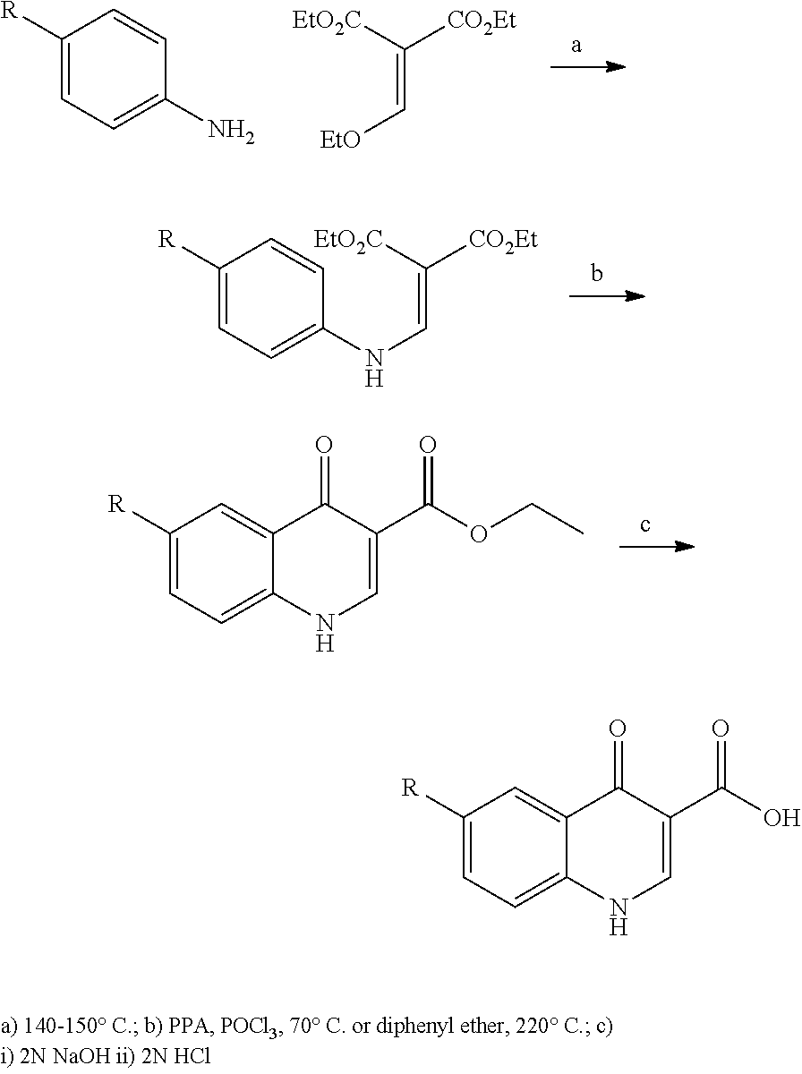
C1([R])=CC=C(N)C=C1.C(=C[EtO])([CO2Et])[EtO2C].C1([R])=CC=C(NC=C([CO2Et])[EtO2C])C=C1.C1([R])=CC=C2C(=C1)C(=O)C(C(OCC)=O)=CN2.C1([R])=CC=C2C(=C1)C(=O)C(C(O)=O)=CN2
